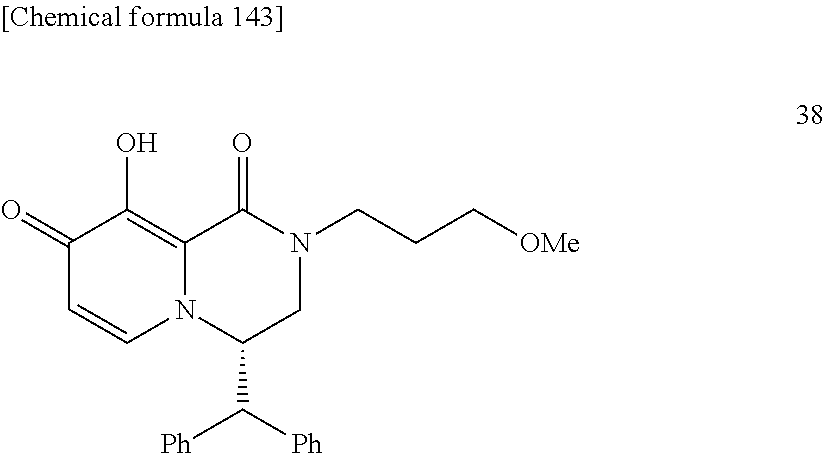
C1(=O)C=CN2C(=C1O)C(=O)N(CCC[OMe])CC2C([Ph])[Ph]
